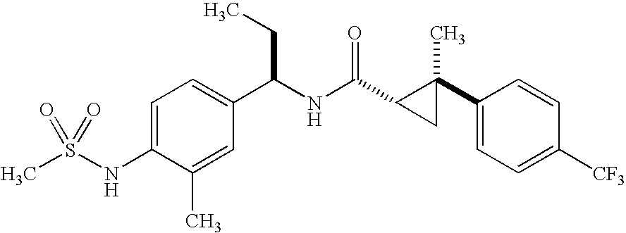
CS(NC1=CC=C(C(NC(=O)C2CC2(C)C2=CC=C([CF3])C=C2)CC)C=C1C)(=O)=O
